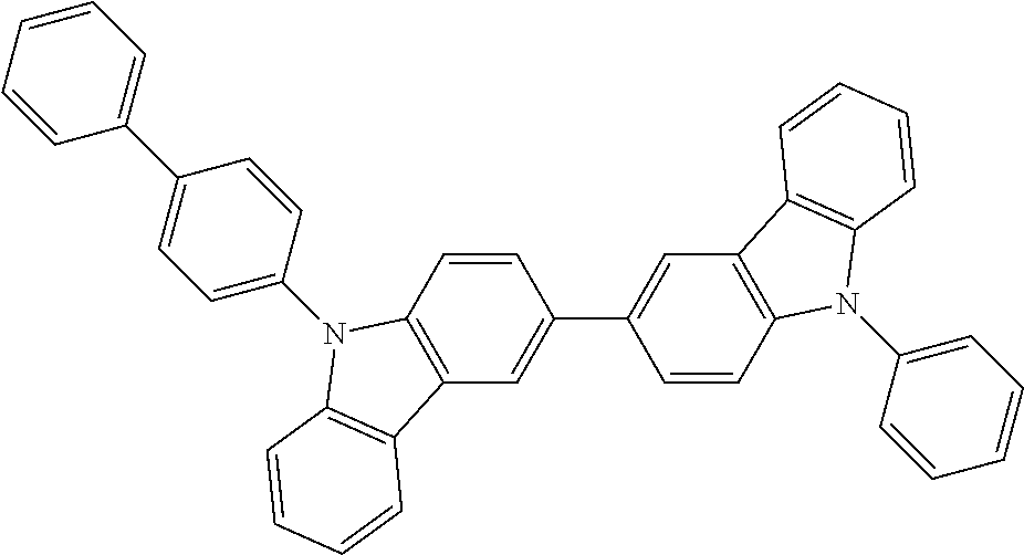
C12=C(C=CC(C3=CC4=C(C=C3)N(C3=CC=CC=C3)C3=C4C=CC=C3)=C1)N(C1=CC=C(C3=CC=CC=C3)C=C1)C1=C2C=CC=C1
